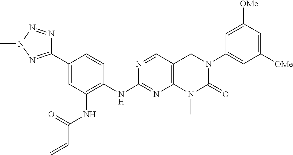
N(C1=NC2=C(C=N1)CN(C1=CC([OMe])=CC([OMe])=C1)C(=O)N2C)C1=C(NC(C=C)=O)C=C(C2=NN(C)N=N2)C=C1
